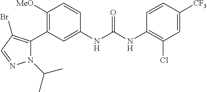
C1([OMe])=C(C2=C(Br)C=NN2C(C)C)C=C(NC(=O)NC2=C(Cl)C=C([CF3])C=C2)C=C1
